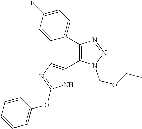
C1(C2=CC=C(F)C=C2)=C(C2=CN=C(OC3=CC=CC=C3)N2)N(COCC)N=N1
